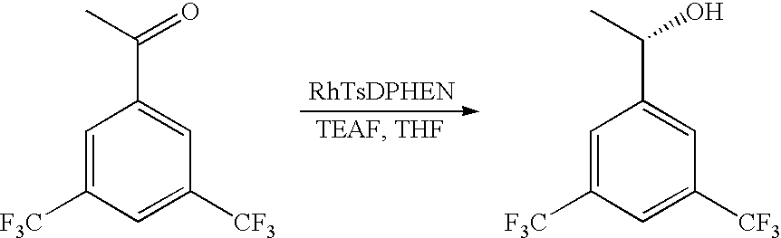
C1=C([F3C])C=C([CF3])C=C1C(C)=O.C1=C([F3C])C=C([CF3])C=C1C(C)O
